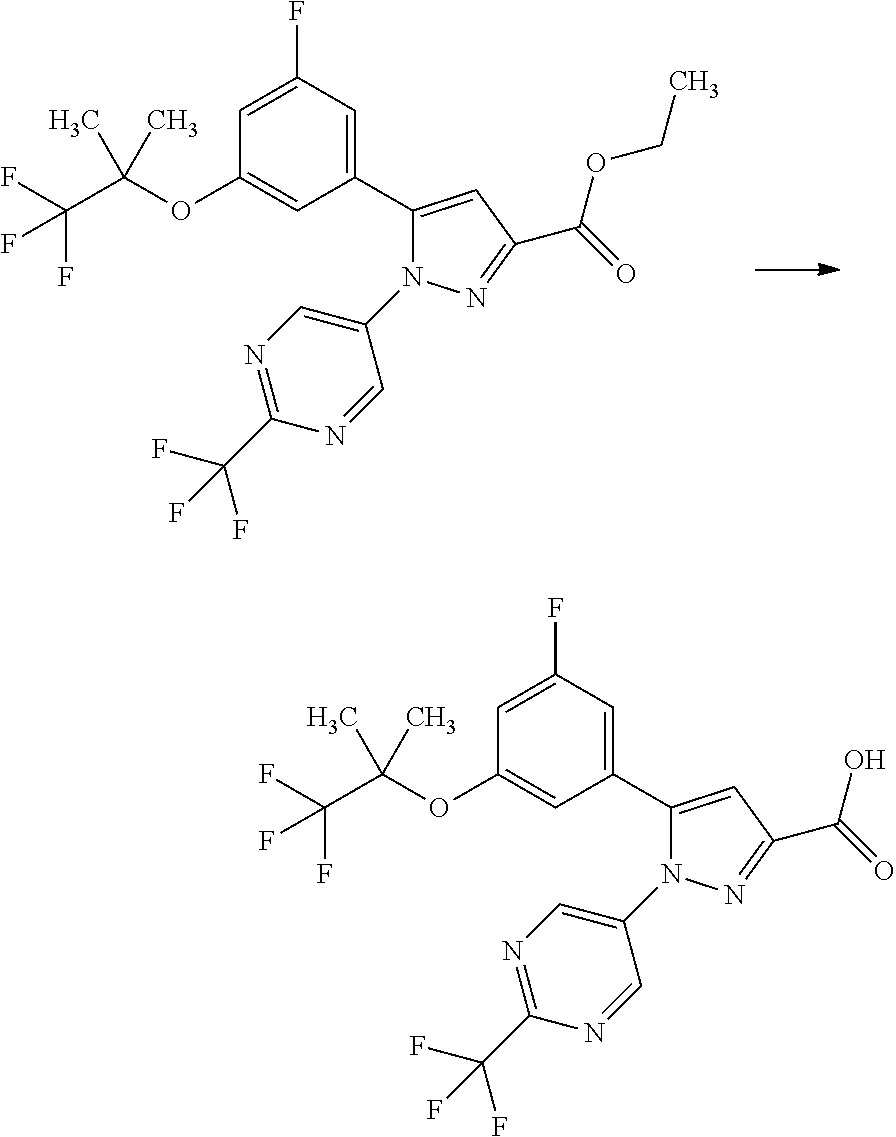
C1(OC(C(F)(F)F)(C)C)=CC(C2=CC(C(=O)OCC)=NN2C2=CN=C(C(F)(F)F)N=C2)=CC(F)=C1.C1(OC(C(F)(F)F)(C)C)=CC(C2=CC(C(=O)O)=NN2C2=CN=C(C(F)(F)F)N=C2)=CC(F)=C1
